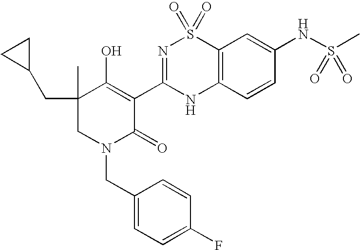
C12=C(C=CC(NS(C)(=O)=O)=C1)NC(C1=C(O)C(C)(CC3CC3)CN(CC3=CC=C(F)C=C3)C1=O)=NS2(=O)=O
